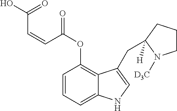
C1=CC=C2C(=C1OC(=O)C=CC(O)=O)C(CC1([H])CCCN1[D3C])=CN2
